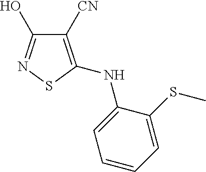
C1([CN])=C(NC2=CC=CC=C2SC)SN=C1O
